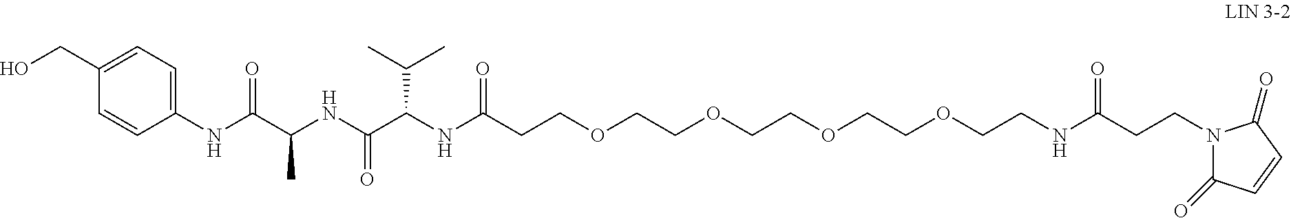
C(NC(C(NC(CCOCCOCCOCCOCCNC(CCN1C(=O)C=CC1=O)=O)=O)C(C)C)=O)(C(=O)NC1=CC=C(CO)C=C1)C
